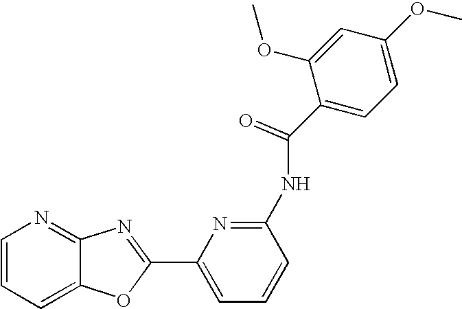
C1=CC=C2C(=N1)N=C(C1=CC=CC(NC(C3=CC=C(OC)C=C3OC)=O)=N1)O2
